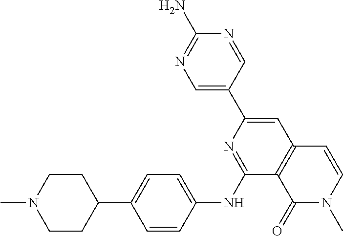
N1=CC(C2=CC3=C(C(NC4=CC=C(C5CCN(C)CC5)C=C4)=N2)C(=O)N(C)C=C3)=CN=C1N
